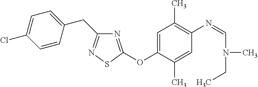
N1=C(OC2=CC(C)=C(N=CN(C)CC)C=C2C)SN=C1CC1=CC=C(Cl)C=C1
